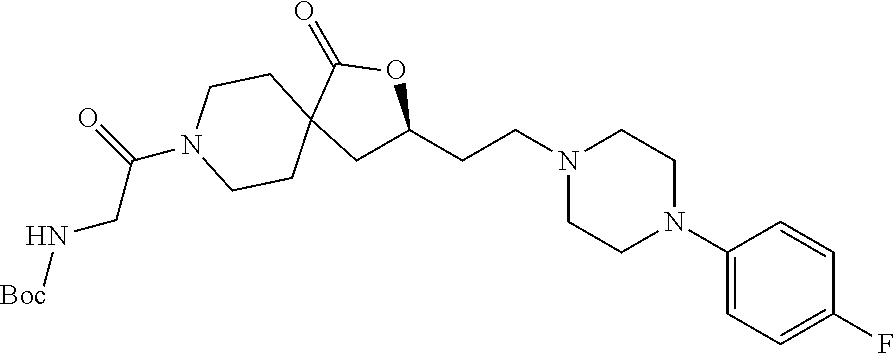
N1(CCC2CC3(C(=O)O2)CCN(C(CN[Boc])=O)CC3)CCN(C2=CC=C(F)C=C2)CC1
